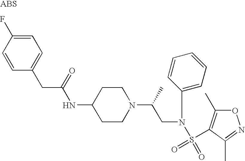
C1=C(F)C=CC(CC(NC2CCN(C(C)CN(S(=O)(=O)C3=C(C)ON=C3C)C3=CC=CC=C3)CC2)=O)=C1
